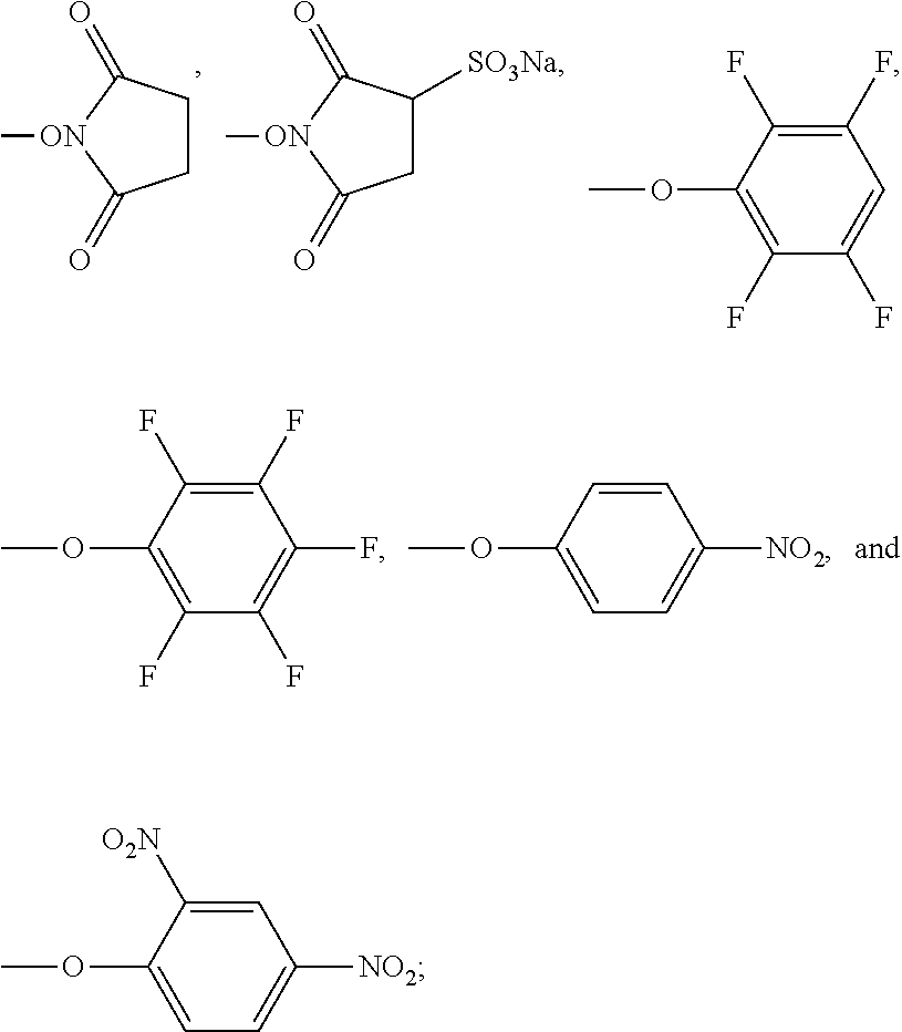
C1(OC)=C(F)C(F)=C(F)C(F)=C1F.C1(OC)=CC=C([NO2])C=C1.C1CC(=O)[ON](C)C1=O.C1C([SO3Na])C(=O)[ON](C)C1=O.C1(OC)=C(F)C(F)=CC(F)=C1F.C1(OC)=CC=C([NO2])C=C1[O2N]
